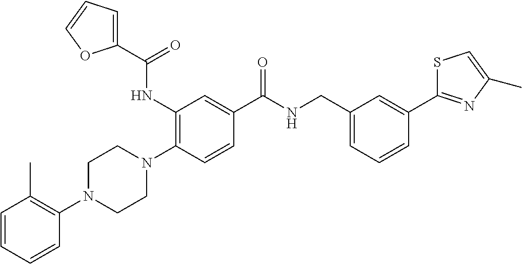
C1=CC=CC(N2CCN(C3=C(NC(=O)C4=CC=CO4)C=C(C(=O)NCC4=CC=CC(C5=NC(C)=CS5)=C4)C=C3)CC2)=C1C
